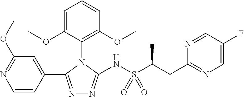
N1=C(C2=CC(OC)=NC=C2)N(C2=C(OC)C=CC=C2OC)C(NS(C(CC2=NC=C(F)C=N2)C)(=O)=O)=N1
